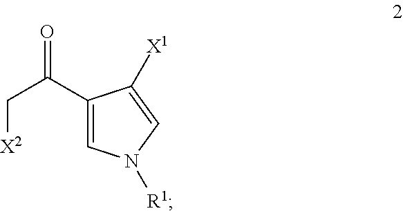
C(C(C1=CN([R1])C=C1[X1])=O)[X2]
